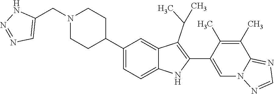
C1(CN2CCC(C3=CC=C4C(=C3)C(C(C)C)=C(C3=CN5C(=NC=N5)C(C)=C3C)N4)CC2)=CN=NN1
